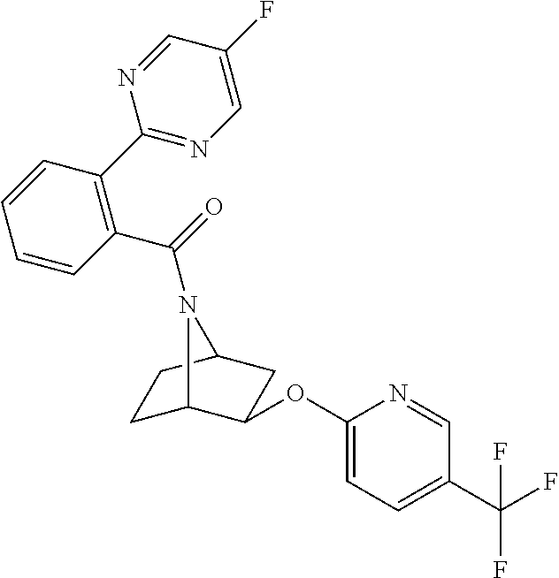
C1(C2=C(C(=O)N3C4CCC3CC4OC3=CC=C(C(F)(F)F)C=N3)C=CC=C2)=NC=C(F)C=N1
